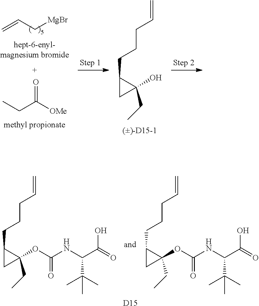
C=CC[MgBr].O=C([OMe])CC.C1(CCCC=C)CC1(O)CC.C1(CCCC=C)CC1(OC(NC(C(=O)O)C(C)(C)C)=O)CC.C1(CCCC=C)CC1(OC(NC(C(=O)O)C(C)(C)C)=O)CC.[D15]
